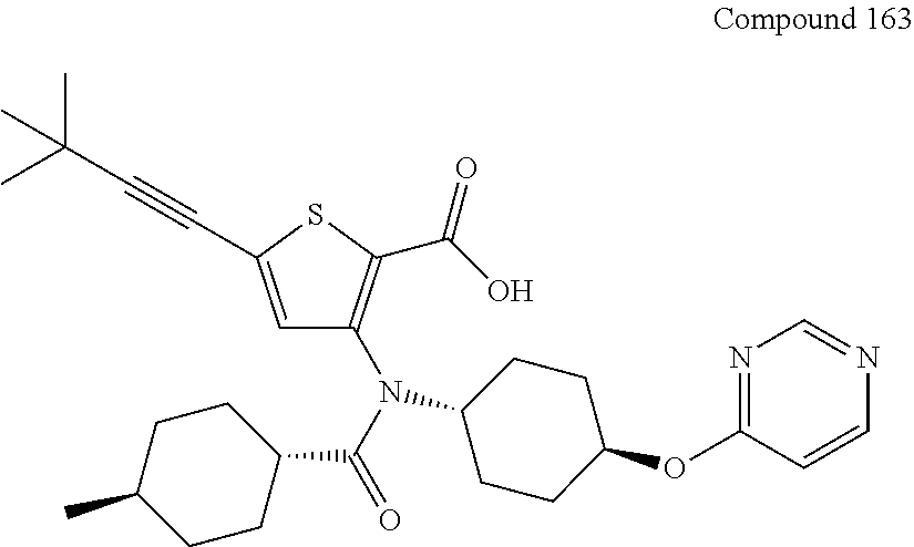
C(=O)(C1CCC(C)CC1)N(C1=C(C(O)=O)SC(C#CC(C)(C)C)=C1)C1CCC(OC2=NC=NC=C2)CC1
